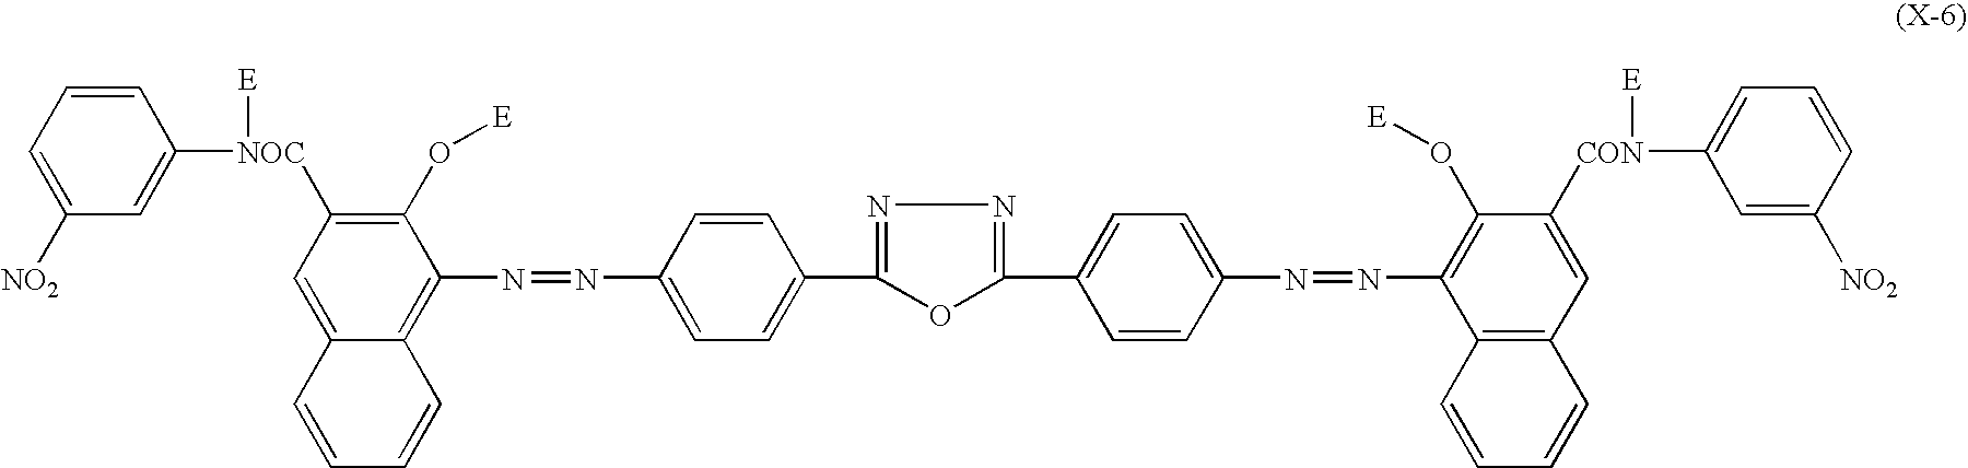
C1=C([NO2])C=C([NOC]([E])C2=C(O[E])C(N=NC3=CC=C(C4=NN=C(C5=CC=C(N=NC6=C(O[E])C([CON]([E])C7=CC=CC([NO2])=C7)=CC7=C6C=CC=C7)C=C5)O4)C=C3)=C3C(=C2)C=CC=C3)C=C1
